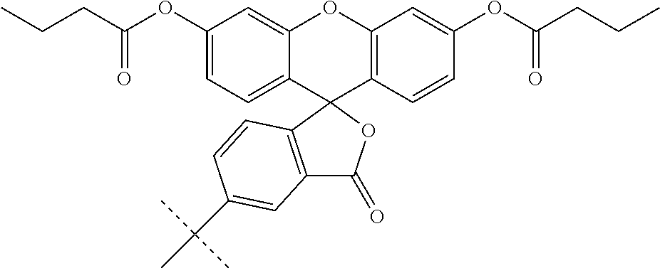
C(C(OC1=CC=C2C(=C1)OC1=C(C23C2=C(C(=O)O3)C=C(C(C)(C)C)C=C2)C=CC(OC(CCC)=O)=C1)=O)CC
